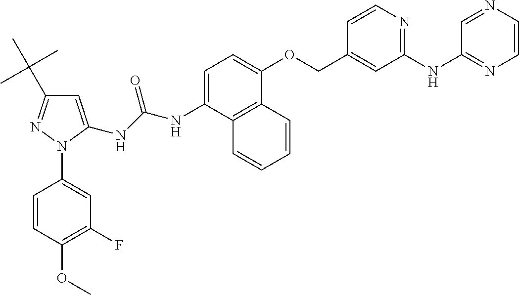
C1=C(NC(NC2=CC=C(OCC3=CC(NC4=NC=CN=C4)=NC=C3)C3=C2C=CC=C3)=O)N(C2=CC(F)=C(OC)C=C2)N=C1C(C)(C)C
